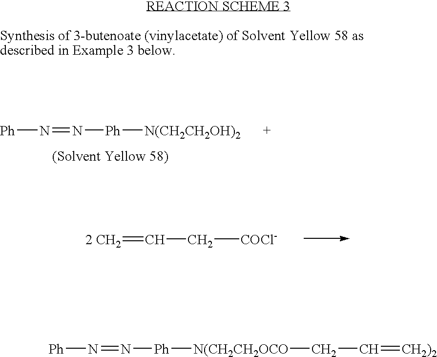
[Ph]N=N[Ph][N(CH2CH2OH)2].[2 CH2]=CC[COCl-].[Ph]N=N[Ph][N(CH2CH2OCO]CC=[CH2)2]
